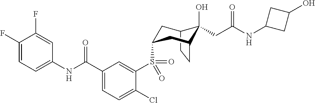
C1(F)=CC=C(NC(C2=CC=C(Cl)C(S(=O)(=O)C3CC4C(O)(CC(NC5CC(O)C5)=O)C(CC4)C3)=C2)=O)C=C1F
